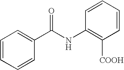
C1=CC=CC(C(NC2=C([COOH])C=CC=C2)=O)=C1
